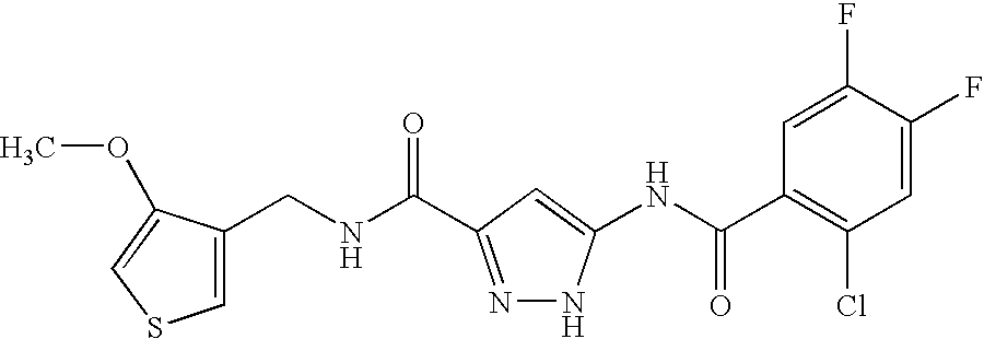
C1(CNC(=O)C2=NNC(NC(C3=C(Cl)C=C(F)C(F)=C3)=O)=C2)=CSC=C1OC
